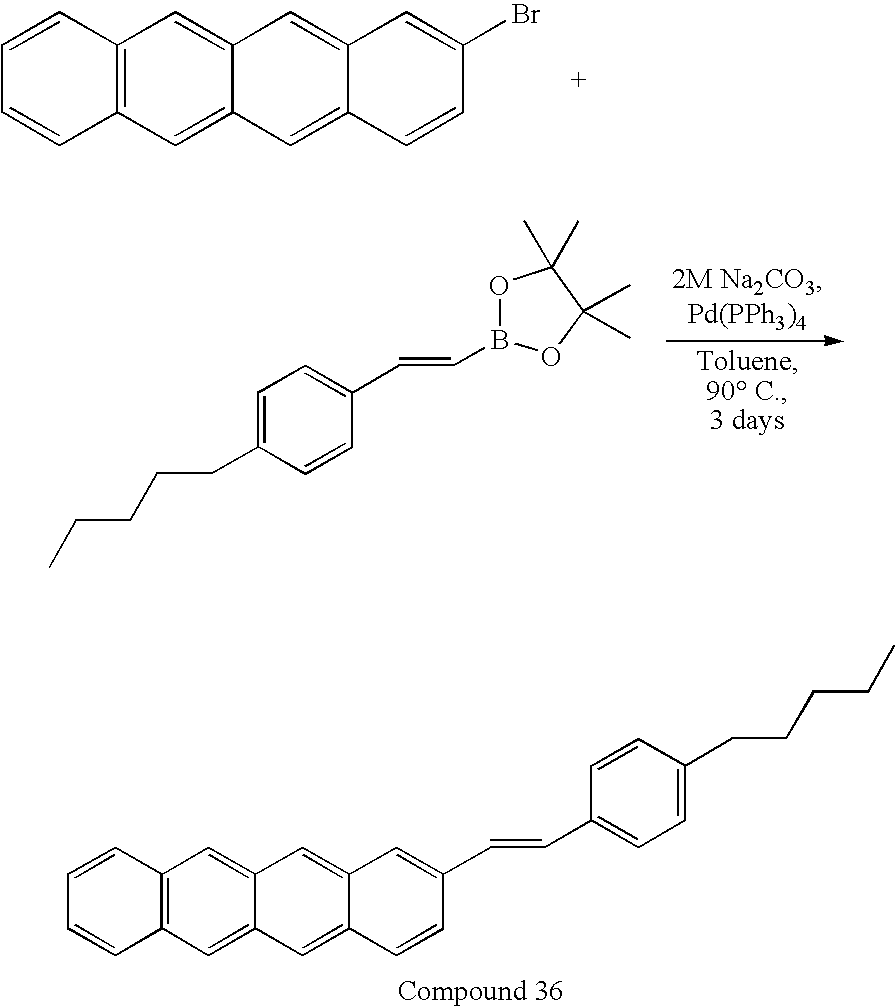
C1=CC2=C(C=C1)C=C1C(=C2)C=C2C(=C1)C=CC(Br)=C2.C1=C(CCCCC)C=CC(C=CB2OC(C)(C)C(C)(C)O2)=C1.C1=CC2=C(C=C1)C=C1C(=C2)C=C2C(=C1)C=CC(C=CC1=CC=C(CCCCC)C=C1)=C2
